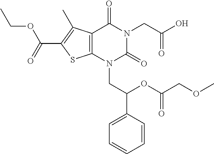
C12=C(N(CC(C3=CC=CC=C3)OC(COC)=O)C(=O)N(CC(O)=O)C1=O)SC(C(=O)OCC)=C2C
